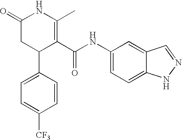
C1=C(C2C(C(NC3=CC=C4C(=C3)C=NN4)=O)=C(C)NC(=O)C2)C=CC([CF3])=C1
